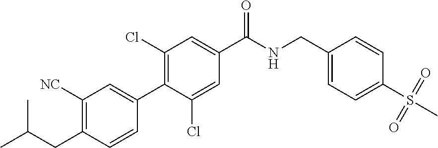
C1(CNC(C2=CC(Cl)=C(C3=CC([NC])=C(CC(C)C)C=C3)C(Cl)=C2)=O)=CC=C(S(C)(=O)=O)C=C1
